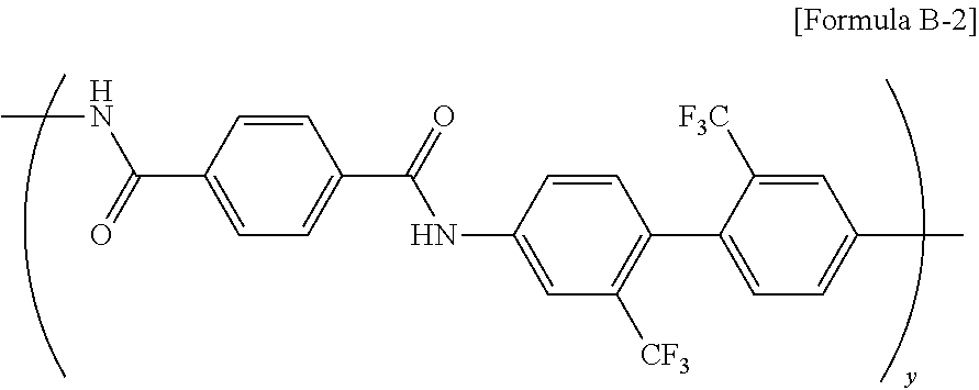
C1=C(NC(C2=CC=C(C(NC)=O)C=C2)=O)C=CC(C2=CC=C(C)C=C2[F3C])=C1[CF3]
